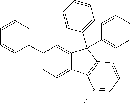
C1(C2=CC=CC=C2)=CC=C2C(=C1)C(C1=CC=CC=C1)(C1=CC=CC=C1)C1=C2C(C)=CC=C1
